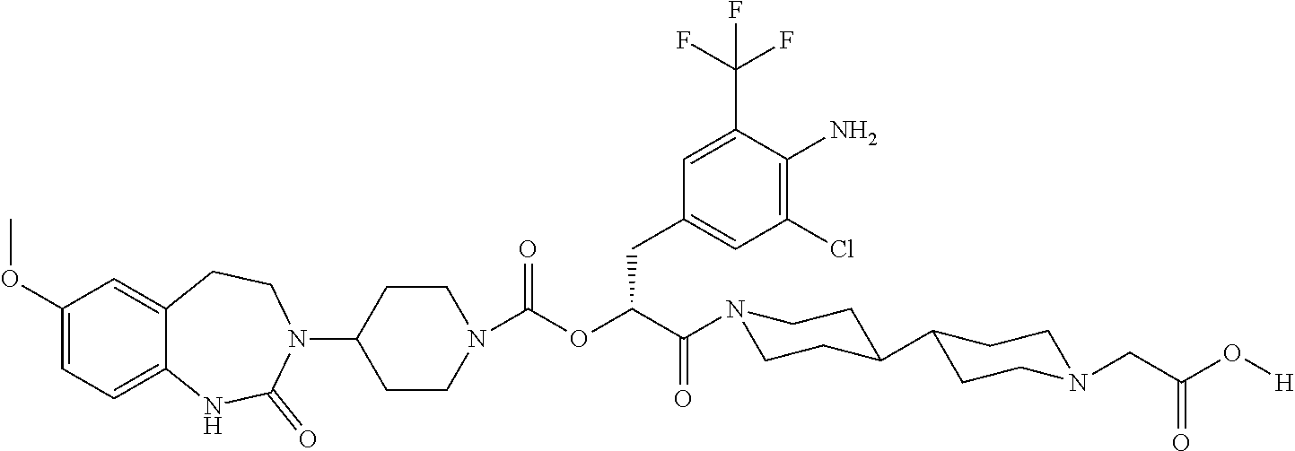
C1(OC)=CC=C2C(=C1)CCN(C1CCN(C(OC(CC3=CC(Cl)=C(N)C(C(F)(F)F)=C3)C(=O)N3CCC(C4CCN(CC(=O)O[H])CC4)CC3)=O)CC1)C(=O)N2
